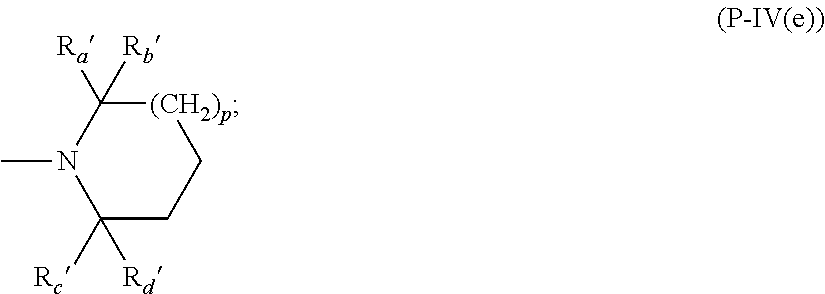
C1([Rc])([Rd])CC[(CH2)p]C([Ra])([Rb])N1C
